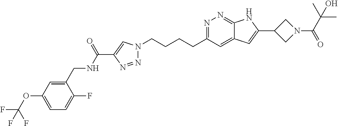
N1=C(CCCCN2N=NC(C(NCC3=CC(OC(F)(F)F)=CC=C3F)=O)=C2)C=C2C(=N1)NC(C1CN(C(C(C)(C)O)=O)C1)=C2
